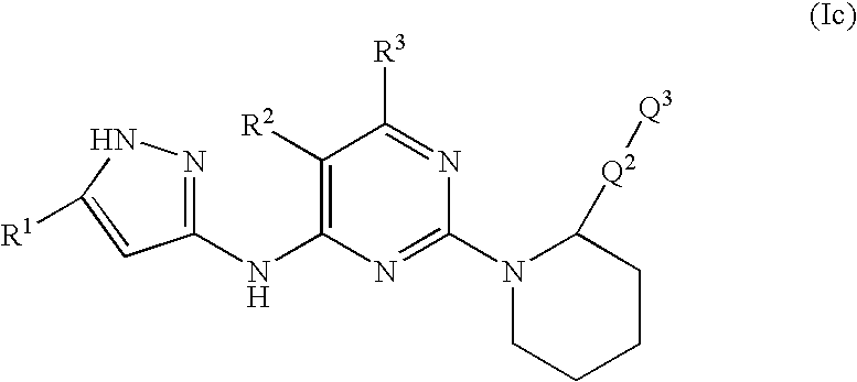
C1(NC2=C([R2])C([R3])=NC(N3CCCCC3[Q2][Q3])=N2)=NNC([R1])=C1
